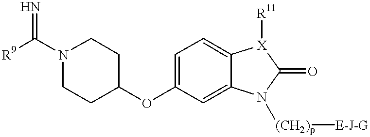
N1(C(=N)[R9])CCC(OC2=CC=C3C(=C2)N([(CH2)p][E-J-G])C(=O)[X]3[R11])CC1
